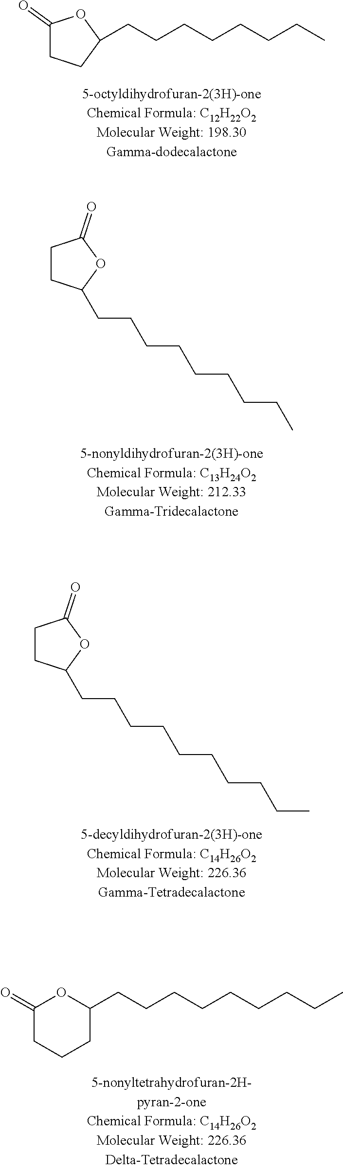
C1(=O)CCC(CCCCCCCC)O1.C1CC(CCCCCCCCC)OC1=O.C1CC(CCCCCCCCCC)OC1=O.C1(=O)CCCC(CCCCCCCCC)O1
